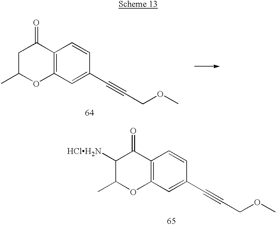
C12=C(C=C(C#CCOC)C=C1)OC(C)C([HClH2N])C2=O.C12=C(C=C(C#CCOC)C=C1)OC(C)CC2=O
